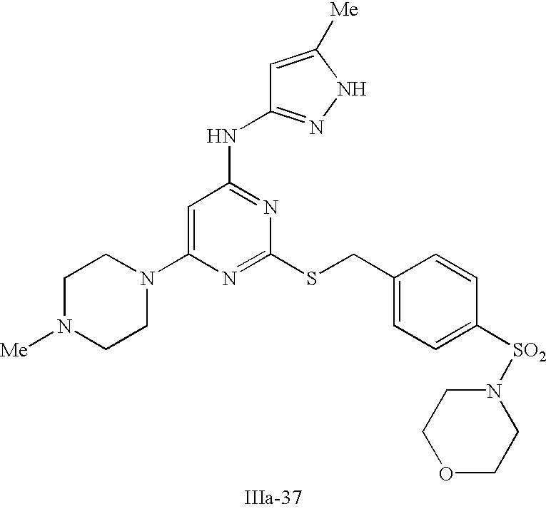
C1=C(N2CCN([Me])CC2)N=C(SCC2=CC=C([SO2]N3CCOCC3)C=C2)N=C1NC1=NNC([Me])=C1
